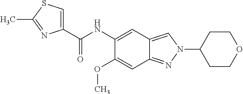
C1(C(NC2=CC3=CN(C4CCOCC4)N=C3C=C2OC)=O)=CSC(C)=N1
